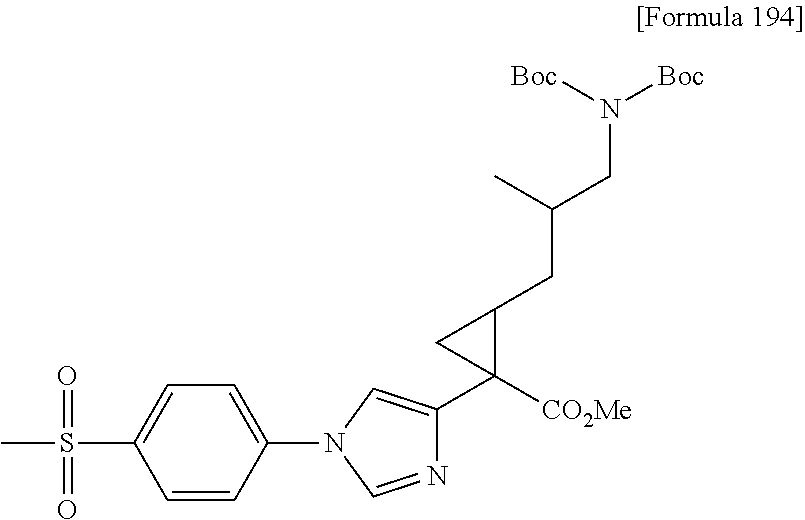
C1=CC(N2C=NC(C3([CO2Me])C(CC(CN([Boc])[Boc])C)C3)=C2)=CC=C1S(C)(=O)=O
